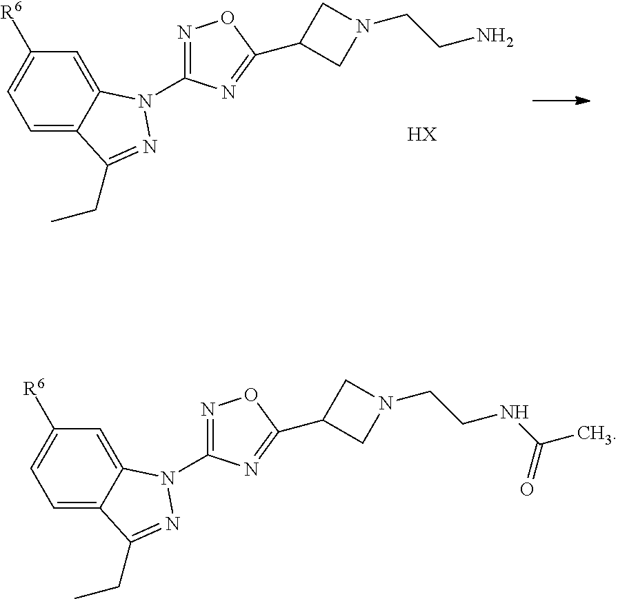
C1=C2C(=CC([R6])=C1)N(C1=NOC(C3CN(CCN)C3)=N1)N=C2CC.[HX].C1=C2C(=CC([R6])=C1)N(C1=NOC(C3CN(CCNC(C)=O)C3)=N1)N=C2CC
